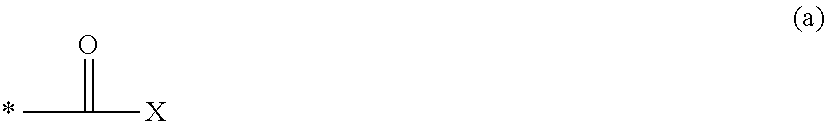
CC([X])=O.*
